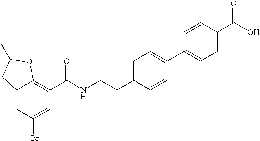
C12=CC(Br)=CC(C(NCCC3=CC=C(C4=CC=C(C(O)=O)C=C4)C=C3)=O)=C1OC(C)(C)C2
